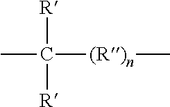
CC([R])([R])[(R)n]C
